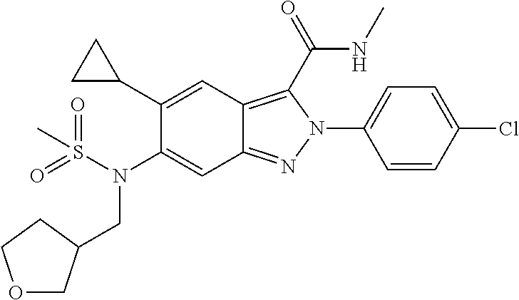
C1=CC(Cl)=CC=C1N1C(C(=O)NC)=C2C(=N1)C=C(N(CC1COCC1)S(=O)(=O)C)C(C1CC1)=C2
